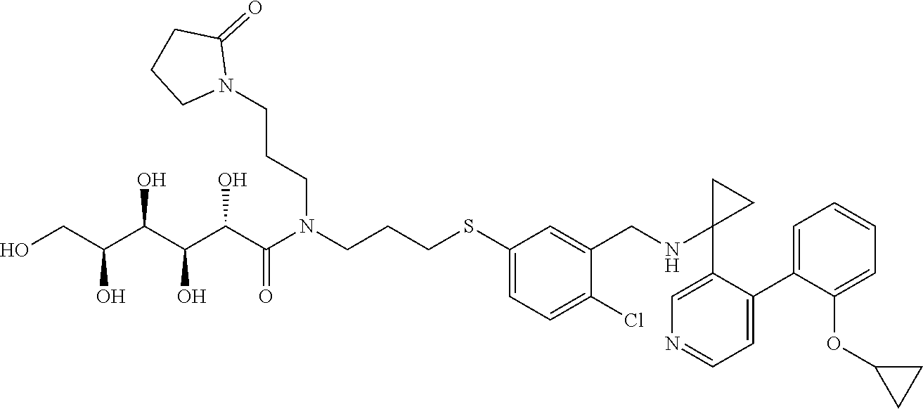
C1(SCCCN(C(C(C(C(C(CO)O)O)O)O)=O)CCCN2C(=O)CCC2)=CC=C(Cl)C(CNC2(C3=CN=CC=C3C3=CC=CC=C3OC3CC3)CC2)=C1
